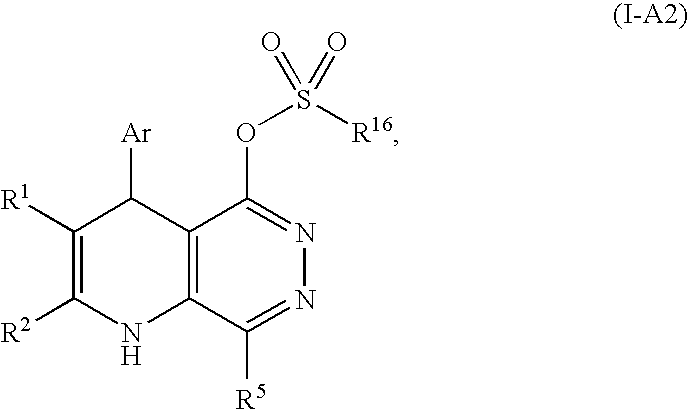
C1([R1])=C([R2])NC2=C(C1[Ar])C(OS([R16])(=O)=O)=NN=C2[R5]
